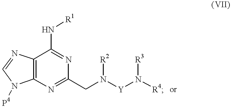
C12=C(N=C(CN([Y]N([R4])[R3])[R2])N=C1N[R1])N([P4])C=N2
